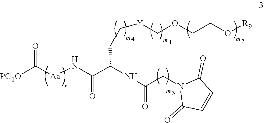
[PG1O]C([Aa]NC(C(NC(=O)CN1C(=O)C=CC1=O)CC[Y]COCCO[R9])=O)=O
